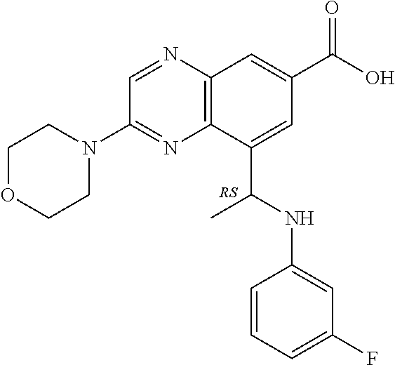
C12=C(C(C(NC3=CC(F)=CC=C3)C)=CC(C(O)=O)=C1)N=C(N1CCOCC1)C=N2
